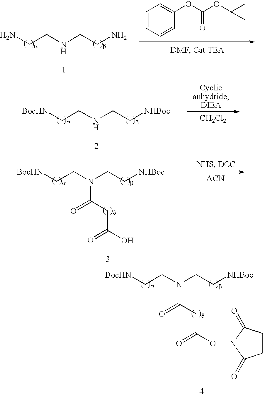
C(N)CNCCN.C1=CC=CC(OC(OC(C)(C)C)=O)=C1.C([BocHN])CNCC[NHBoc].[CH2Cl2].C([BocHN])CN(CC[NHBoc])C(CC(O)=O)=O.C([BocHN])CN(CC[NHBoc])C(CC(ON1C(=O)CCC1=O)=O)=O
